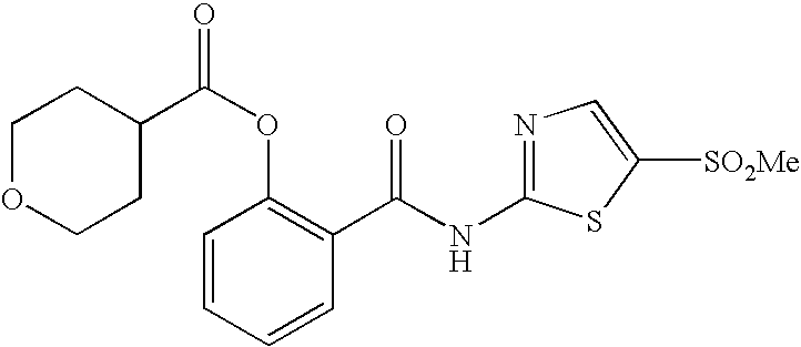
C1=CC=CC(C(NC2=NC=C([SO2Me])S2)=O)=C1OC(=O)C1CCOCC1
